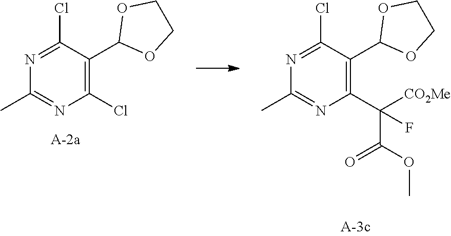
C1(Cl)=NC(C)=NC(Cl)=C1C1OCCO1.C1(Cl)=NC(C)=NC(C([CO2Me])(C(OC)=O)F)=C1C1OCCO1
